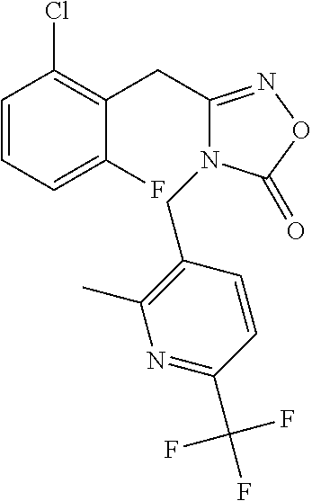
C1=CC=C(F)C(CC2=NOC(=O)N2CC2=C(C)N=C(C(F)(F)F)C=C2)=C1Cl
